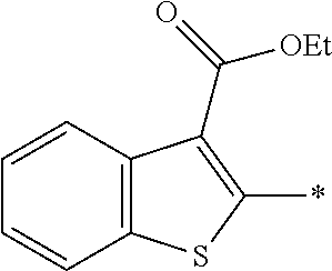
C1=CC2=C(C=C1)SC(*)=C2C(=O)[OEt]
